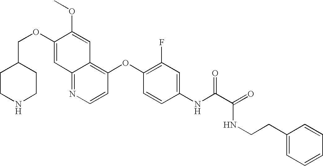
C1(OCC2CCNCC2)=CC2=NC=CC(OC3=C(F)C=C(NC(C(=O)NCCC4=CC=CC=C4)=O)C=C3)=C2C=C1OC
